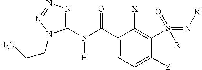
C1(C(N(C2=NN=NN2CCC)[H])=O)=CC=C([Z])C(S(=N[R])(=O)[R])=C1[X]
